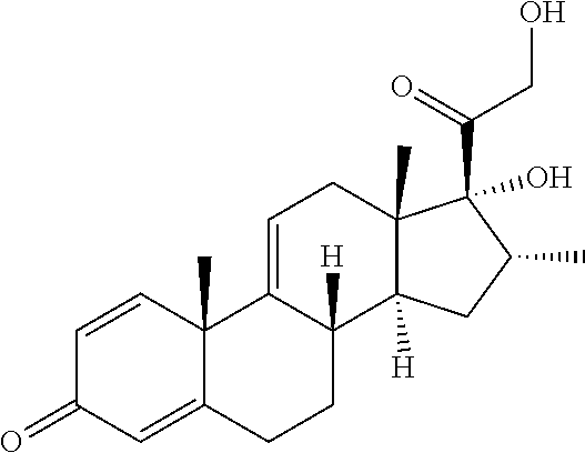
C1=CC2(C)C(=CC1=O)CCC1([H])C2=CCC2(C)C1([H])CC(C)C2(O)C(CO)=O
